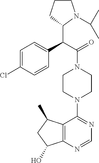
C12=C(N=CN=C1N1CCN(C(=O)C(C3N(C(C)C)CCC3)C3=CC=C(Cl)C=C3)CC1)C(O)CC2C
